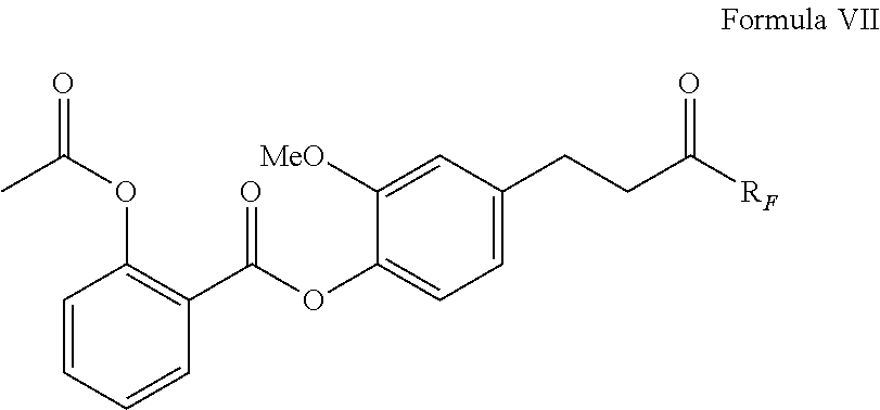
CC(OC1=C(C(=O)OC2=CC=C(CCC([RF])=O)C=C2[MeO])C=CC=C1)=O
